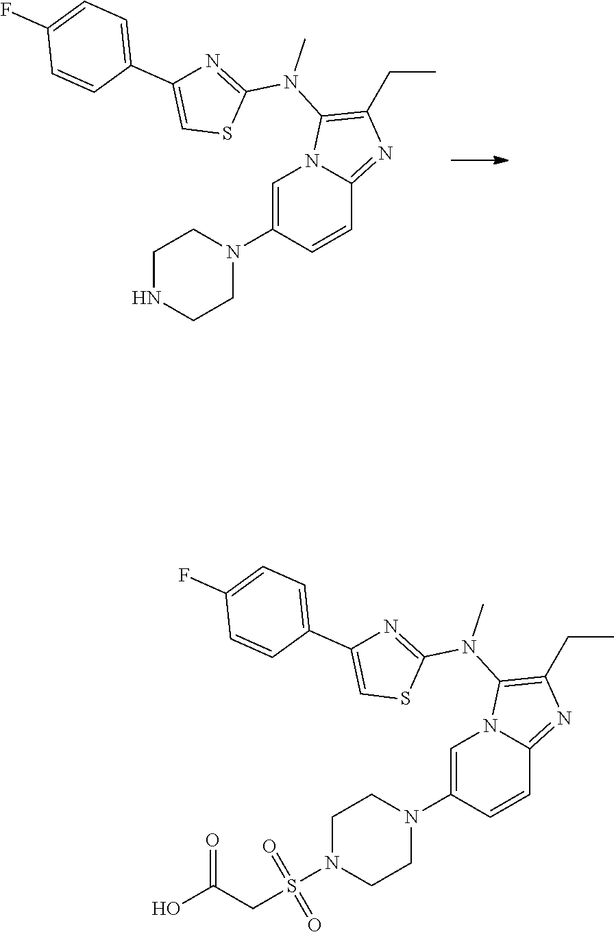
C1=C(N2CCNCC2)C=CC2=NC(CC)=C(N(C3=NC(C4=CC=C(F)C=C4)=CS3)C)N12.C1=C(N2CCN(S(CC(O)=O)(=O)=O)CC2)C=CC2=NC(CC)=C(N(C3=NC(C4=CC=C(F)C=C4)=CS3)C)N12
